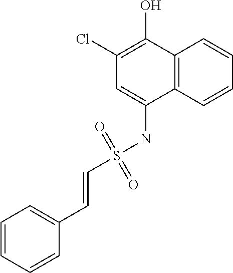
C(=CS(NC1=CC(Cl)=C(O)C2=C1C=CC=C2)(=O)=O)C1=CC=CC=C1
